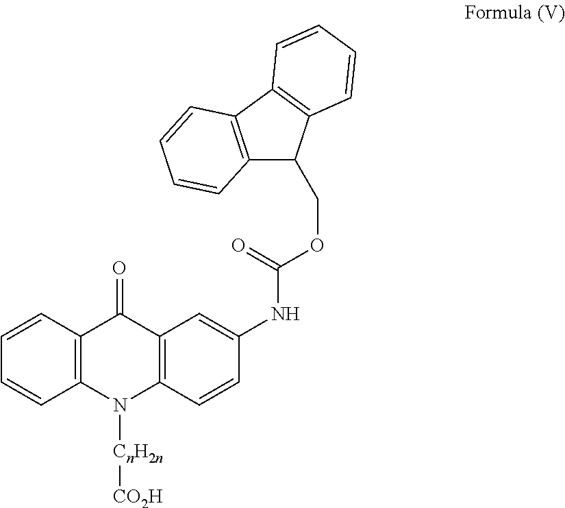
C12=C(C=CC=C1)C(=O)C1=C(N2[CnH2n][CO2H])C=CC(NC(=O)OCC2C3=C(C4=C2C=CC=C4)C=CC=C3)=C1
